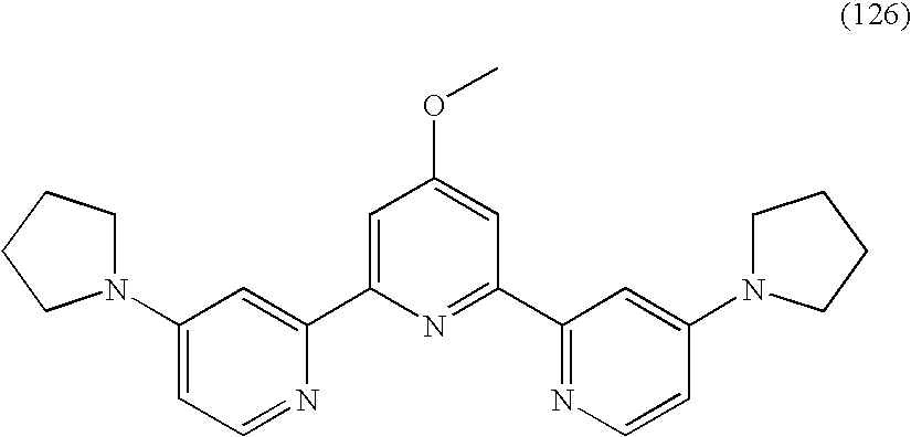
C1=C(C2=CC(N3CCCC3)=CC=N2)N=C(C2=NC=CC(N3CCCC3)=C2)C=C1OC
